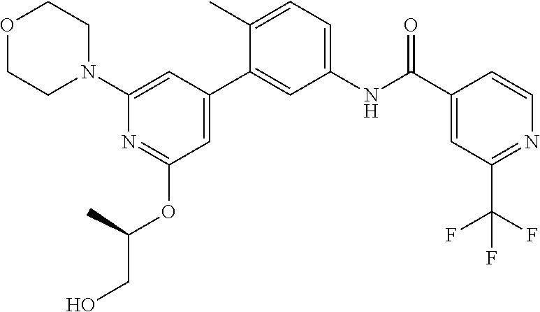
O1CCN(C2=CC(C3=CC(NC(C4=CC(C(F)(F)F)=NC=C4)=O)=CC=C3C)=CC(OC(CO)C)=N2)CC1
